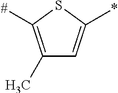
C1(C)=C([#])SC(*)=C1
